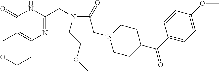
C(N(CC1=NC2=C(C(=O)N1)COCC2)CCOC)(=O)CN1CCC(C(C2=CC=C(OC)C=C2)=O)CC1
